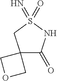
C12(C(=O)NS(=N)(=O)C1)COC2
